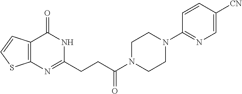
C12=C(C(=O)NC(CCC(N3CCN(C4=NC=C([CN])C=C4)CC3)=O)=N1)C=CS2
